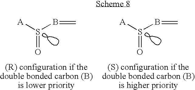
[A]S(B=C)=O.[A]S(B=C)=O
